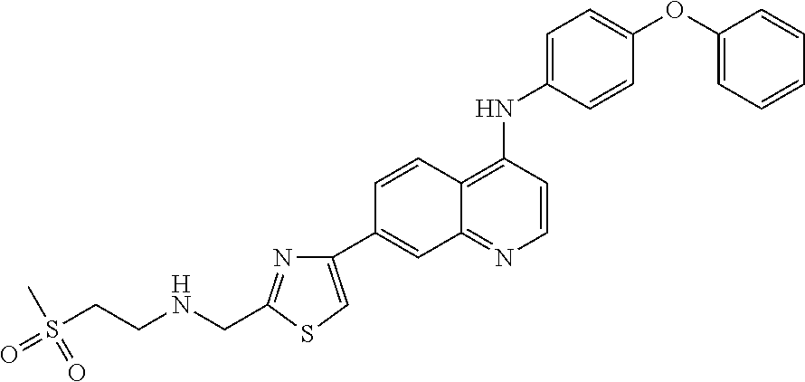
N1=C(CNCCS(C)(=O)=O)SC=C1C1=CC2=NC=CC(NC3=CC=C(OC4=CC=CC=C4)C=C3)=C2C=C1
